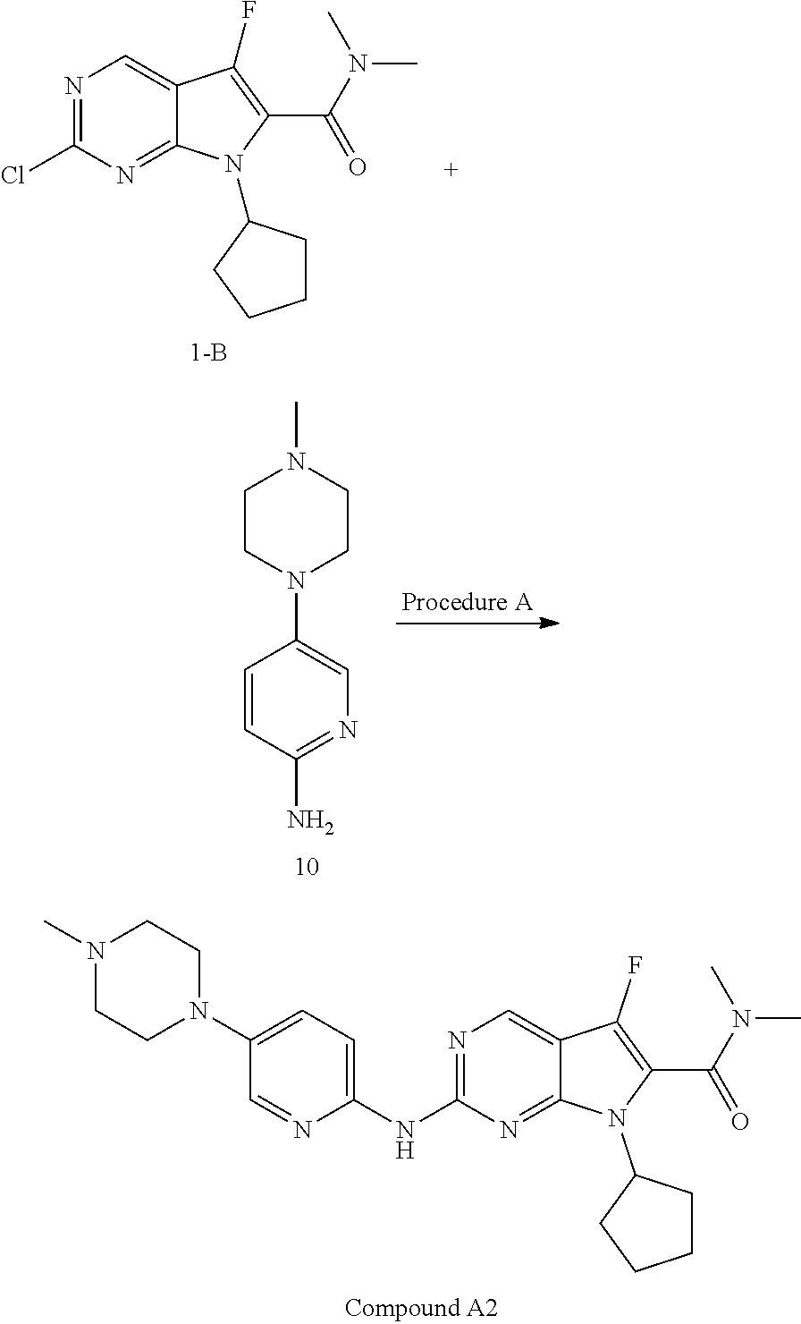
N1=C(Cl)N=C2C(=C1)C(F)=C(C(=O)N(C)C)N2C1CCCC1.N1(C)CCN(C2=CC=C(NC3=NC=C4C(=N3)N(C3CCCC3)C(C(N(C)C)=O)=C4F)N=C2)CC1.C1=CC(N)=NC=C1N1CCN(C)CC1
